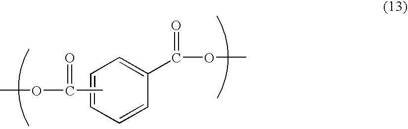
C1=CC(C(=O)OC)=CC=C1.CC(=O)OC
